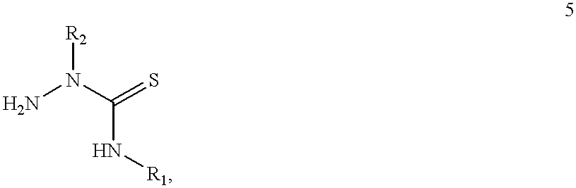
NN(C(N[R1])=S)[R2]
